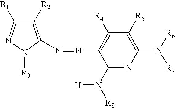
N1=C([R1])C([R2])=C(N=NC2=C([R4])C([R5])=C(N([R7])[R6])N=C2N([H])[R8])N1[R3]
